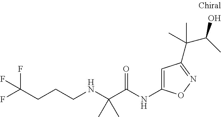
C(C)(C(=O)NC1=CC(C(C(C)O)(C)C)=NO1)(NCCCC(F)(F)F)C
